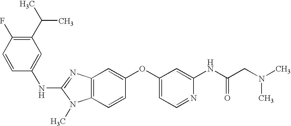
N(C1=NC2=C(N1C)C=CC(OC1=CC=NC(NC(CN(C)C)=O)=C1)=C2)C1=CC(C(C)C)=C(F)C=C1
